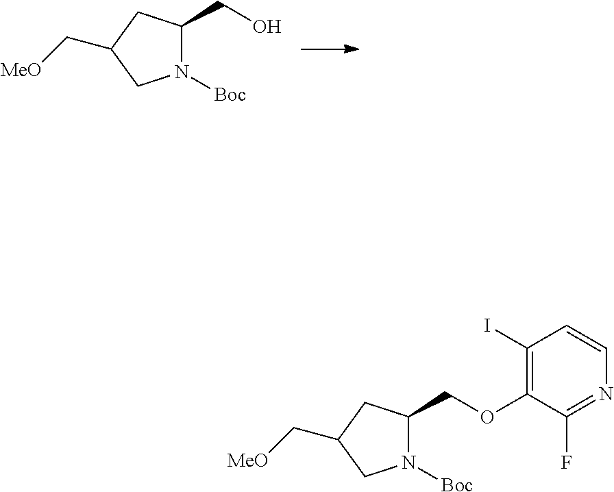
N1([Boc])C(CO)CC(C[MeO])C1.N1([Boc])C(COC2=C(I)C=CN=C2F)CC(C[MeO])C1
